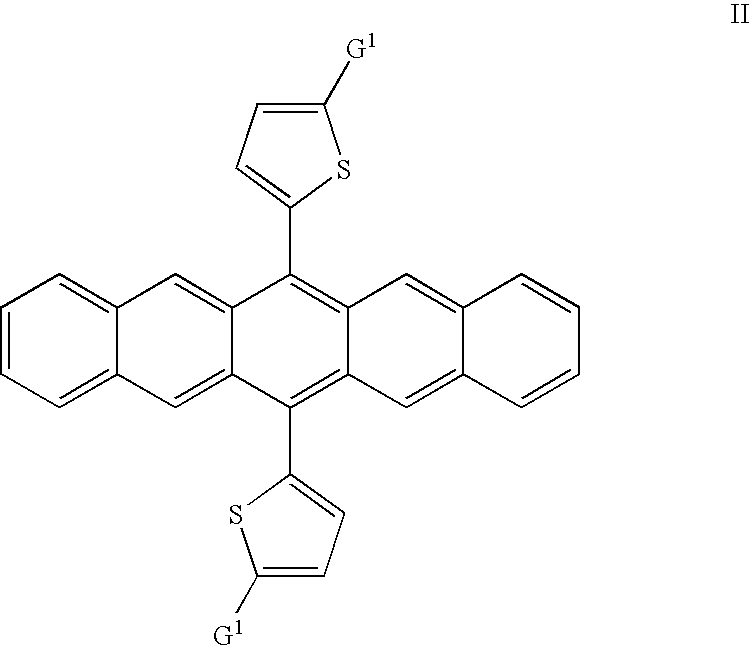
C1=CC=C2C(=C1)C=C1C(=C2)C(C2=CC=C([G1])S2)=C2C(=C1C1=CC=C([G1])S1)C=C1C(=C2)C=CC=C1
